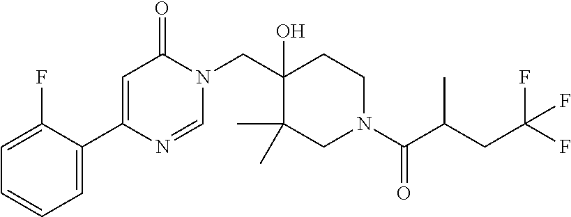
N1(CC2(O)C(C)(C)CN(C(=O)C(C)CC(F)(F)F)CC2)C(=O)C=C(C2=CC=CC=C2F)N=C1
